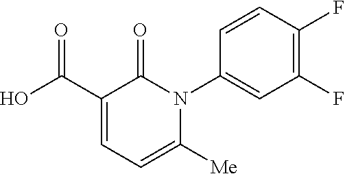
C1=CC(N2C(=O)C(C(O)=O)=CC=C2[Me])=CC(F)=C1F
